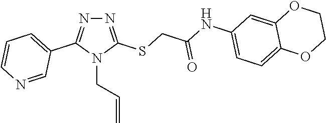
N1=C(SCC(NC2=CC=C3C(=C2)OCCO3)=O)N(CC=C)C(C2=CC=CN=C2)=N1
